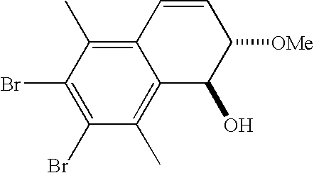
C1=CC2=C(C)C(Br)=C(Br)C(C)=C2C(O)C1[OMe]
